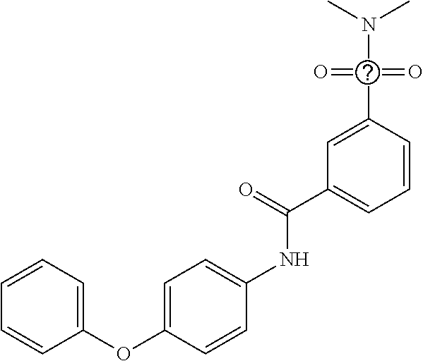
C1=CC=C(OC2=CC=C(NC(C3=CC=CC(C(N(C)C)(=O)=O)=C3)=O)C=C2)C=C1
